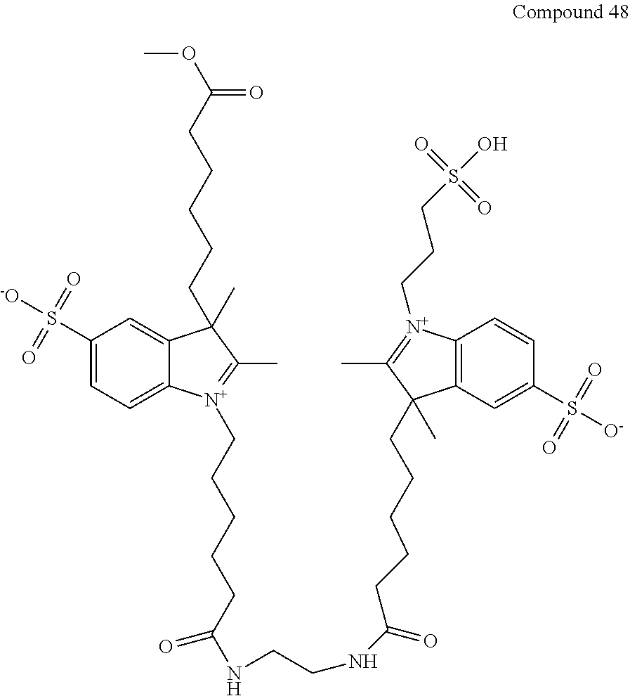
C1(S([-O])(=O)=O)=CC=C2C(=C1)C(CCCCCC(OC)=O)(C)C(C)=[N+]2CCCCCC(NCCNC(=O)CCCCCC1(C)C2=C([N+](CCCS(O)(=O)=O)=C1C)C=CC(S([O-])(=O)=O)=C2)=O
